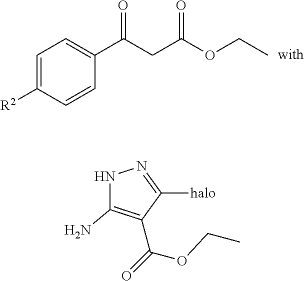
C(CC(OCC)=O)(C1=CC=C([R2])C=C1)=O.NC1=C(C(OCC)=O)C([halo])=NN1
